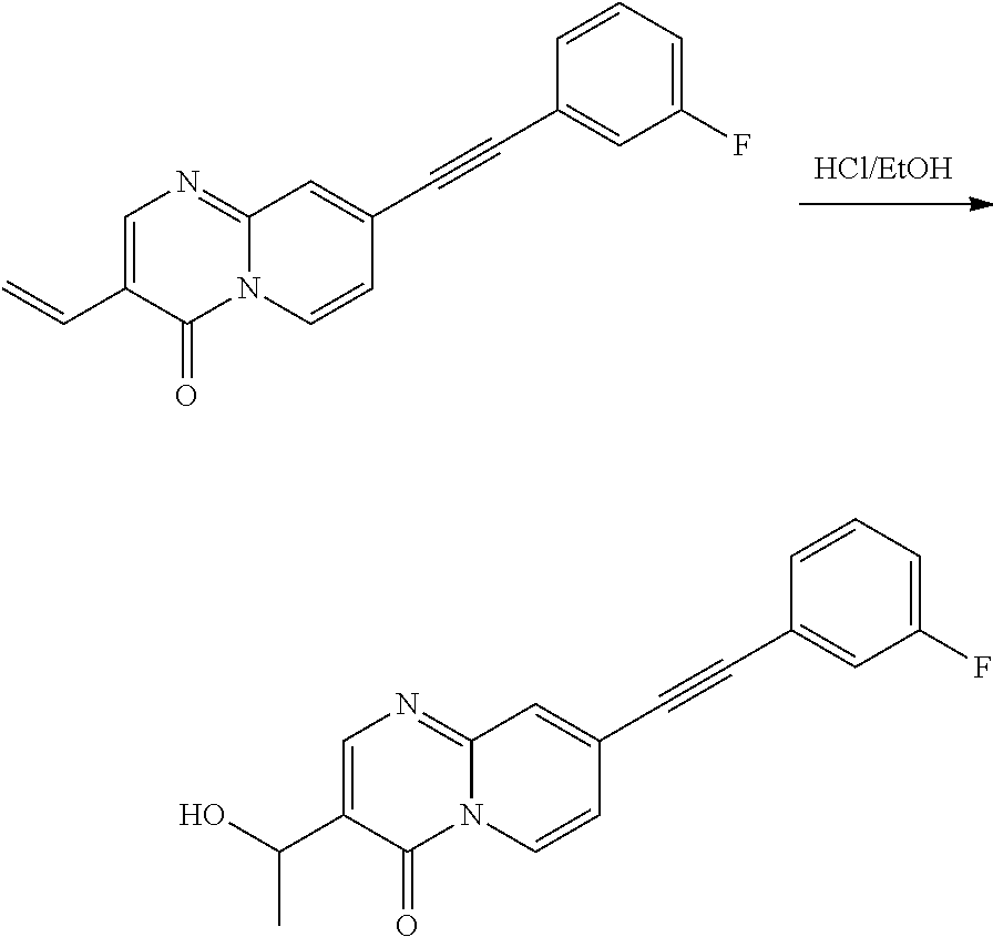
N12C(=NC=C(C=C)C1=O)C=C(C#CC1=CC(F)=CC=C1)C=C2.N12C(=NC=C(C(O)C)C1=O)C=C(C#CC1=CC(F)=CC=C1)C=C2
